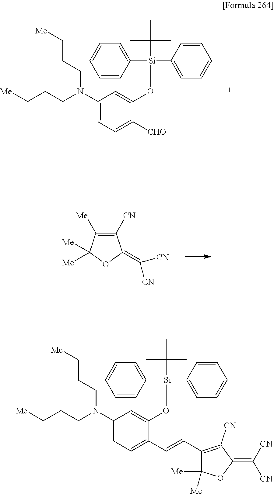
C1=CC([Si](C2=CC=CC=C2)(C(C)(C)C)OC2=CC(N(CCC[Me])CCC[Me])=CC=C2[CHO])=CC=C1.C1([Me])=C([CN])C(=C([CN])[CN])OC1([Me])[Me].C1=CC([Si](C2=CC=CC=C2)(C(C)(C)C)OC2=CC(N(CCC[Me])CCC[Me])=CC=C2C=CC2=C([CN])C(=C([CN])[CN])OC2([Me])[Me])=CC=C1
